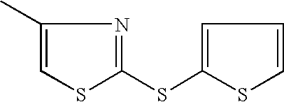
C1(C)=CSC(SC2=CC=CS2)=N1
